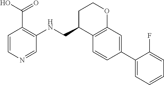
C1=CN=CC(NCC2C3=C(OCC2)C=C(C2=CC=CC=C2F)C=C3)=C1C(O)=O
